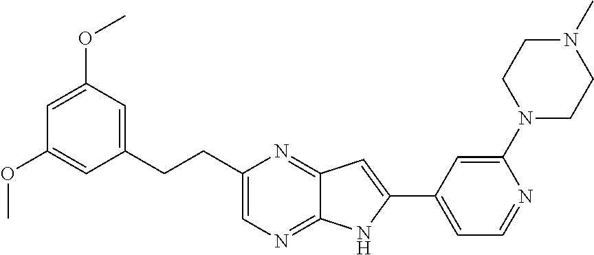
C1=C(OC)C=C(CCC2=CN=C3C(=N2)C=C(C2=CC=NC(N4CCN(C)CC4)=C2)N3)C=C1OC
